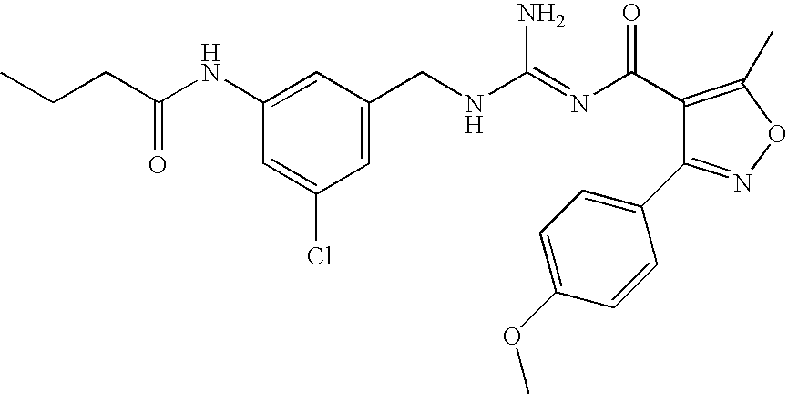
N(C1=CC(CNC(=NC(=O)C2=C(C)ON=C2C2=CC=C(OC)C=C2)N)=CC(Cl)=C1)C(CCC)=O
